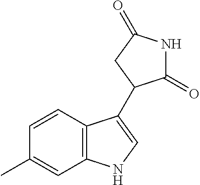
C12=C(C=CC(C)=C1)C(C1C(=O)NC(=O)C1)=CN2
